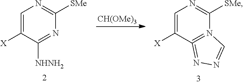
C1=C([X])C([NHNH2])=NC([SMe])=N1.C1=C([X])C2=N(C([SMe])=N1)C=NN=2.[CH(OMe)3]
